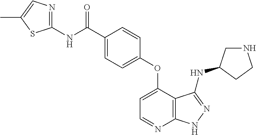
C1(NC(C2=CC=C(OC3=CC=NC4=C3C(NC3CNCC3)=NN4)C=C2)=O)=NC=C(C)S1
